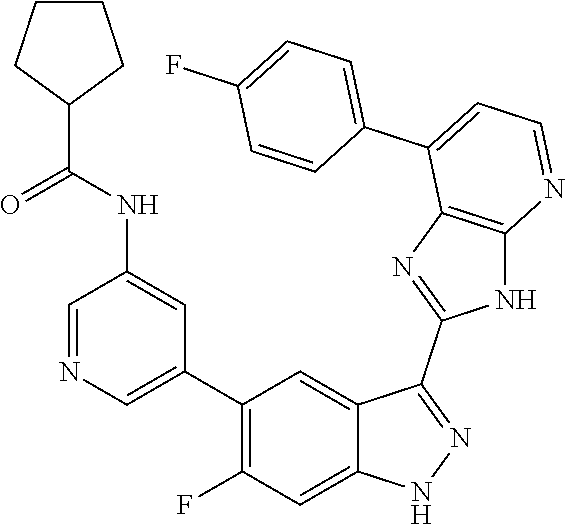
C1=NC=C(C2=C(F)C=C3C(=C2)C(C2=NC4=C(N2)N=CC=C4C2=CC=C(F)C=C2)=NN3)C=C1NC(=O)C1CCCC1
